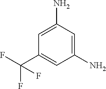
C1=C(N)C=C(C(F)(F)F)C=C1N
